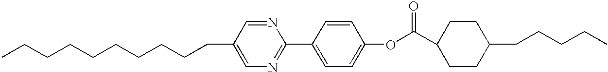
CCCCCCCCCCC1=CN=C(C2=CC=C(OC(C3CCC(CCCCC)CC3)=O)C=C2)N=C1
